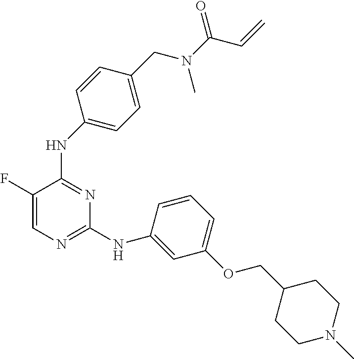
N(C1=NC=C(F)C(NC2=CC=C(CN(C(C=C)=O)C)C=C2)=N1)C1=CC(OCC2CCN(C)CC2)=CC=C1
